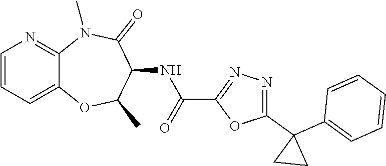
C12=CC=CN=C1N(C)C(=O)C(NC(C1=NN=C(C3(C4=CC=CC=C4)CC3)O1)=O)C(C)O2
